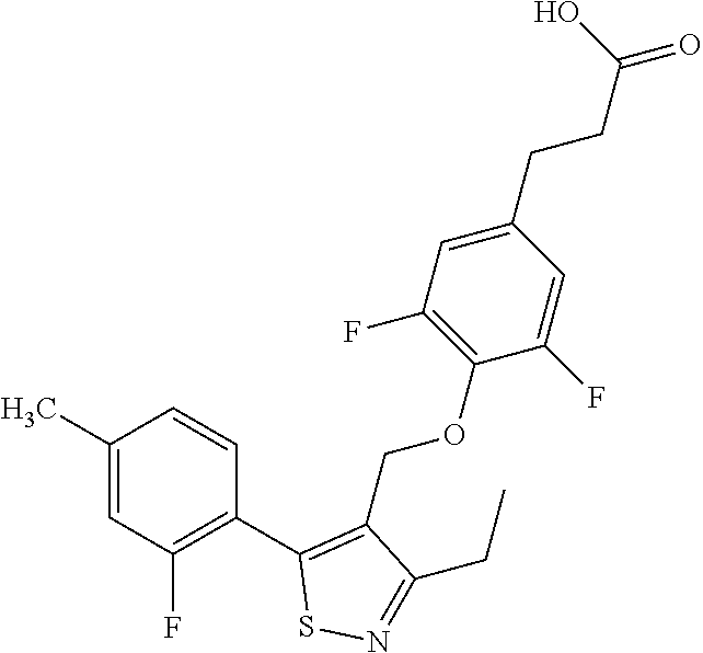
C1(C)=CC(F)=C(C2=C(COC3=C(F)C=C(CCC(=O)O)C=C3F)C(CC)=NS2)C=C1
